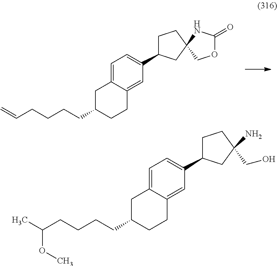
C1=C2C(=CC(C3CCC4(C3)COC(=O)N4)=C1)CCC(CCCCC=C)C2.C1=C2C(=CC(C3CCC(CO)(N)C3)=C1)CCC(CCCCC(C)OC)C2
